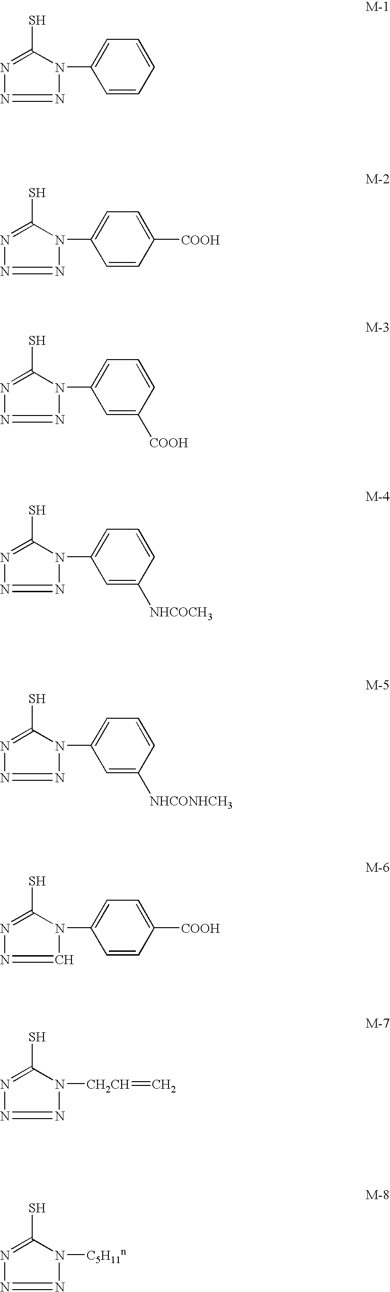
N1=C(S)N(C2=CC=CC=C2)N=N1.N1=C(S)N(C2=CC=C([COOH])C=C2)N=N1.N1=C(S)N(C2=CC=CC([COOH])=C2)N=N1.N1=C(S)N(C2=CC=CC([NHCOCH3])=C2)N=N1.N1=C(S)N(C2=CC=CC([NHCONHCH3])=C2)N=N1.N1=C(S)N(C2=CC=C([COOH])C=C2)C=N1.N1=C(S)N([CH2CH]=C)N=N1.N1=C(S)N([C5H11n])N=N1
